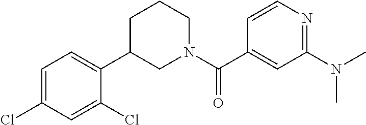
C1=CN=C(N(C)C)C=C1C(N1CCCC(C2=CC=C(Cl)C=C2Cl)C1)=O
